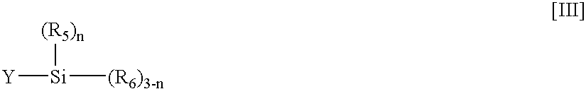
[Y][Si]([(R6)3-n])[(R5)n]
